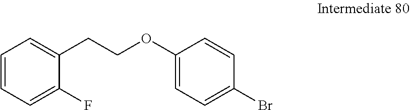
C1=CC=C(F)C(CCOC2=CC=C(Br)C=C2)=C1
